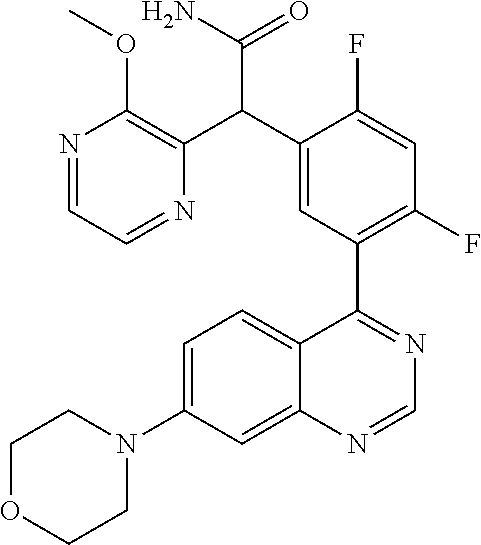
C12=CC(N3CCOCC3)=CC=C1C(C1=C(F)C=C(F)C(C(C3=C(OC)N=CC=N3)C(N)=O)=C1)=NC=N2
